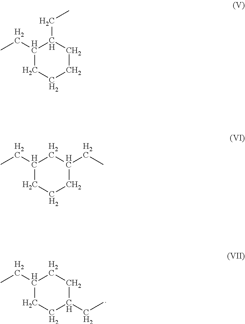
C1(CC)CCCCC1CC.C1(CC)CCC(CC)CC1.C1(CC)CCCC(CC)C1
